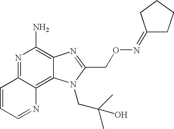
N1=CC=CC2=NC(N)=C3C(=C12)N(CC(C)(C)O)C(CON=C1CCCC1)=N3
